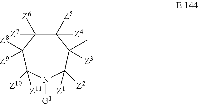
C1([Z4])([Z5])C([Z7])([Z6])C([Z8])([Z9])C([Z10])([Z11])N([G1])C([Z2])([Z1])C1(C)[Z3]
